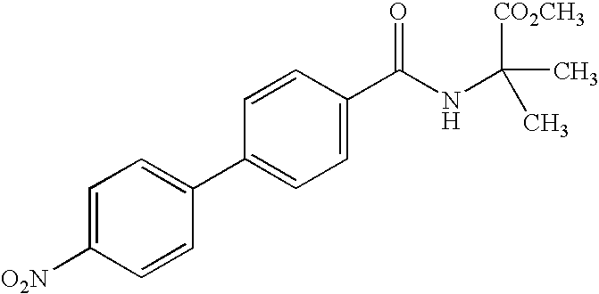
C1=C([O2N])C=CC(C2=CC=C(C(NC([CO2CH3])(C)C)=O)C=C2)=C1
